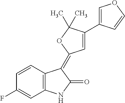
C1=CC(F)=CC2=C1C(=C1C=C(C3=COC=C3)C(C)(C)O1)C(=O)N2
